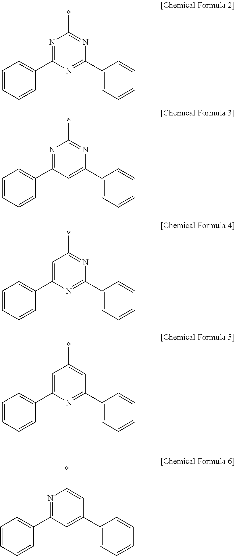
C1=CC=CC(C2=NC(*)=CC(C3=CC=CC=C3)=C2)=C1.C1=CC=CC(C2=NC(*)=NC(C3=CC=CC=C3)=N2)=C1.C1=CC=CC(C2=NC(*)=NC(C3=CC=CC=C3)=C2)=C1.C1=CC=CC(C2=CC(*)=NC(C3=CC=CC=C3)=N2)=C1.C1=CC=CC(C2=CC(*)=CC(C3=CC=CC=C3)=N2)=C1
